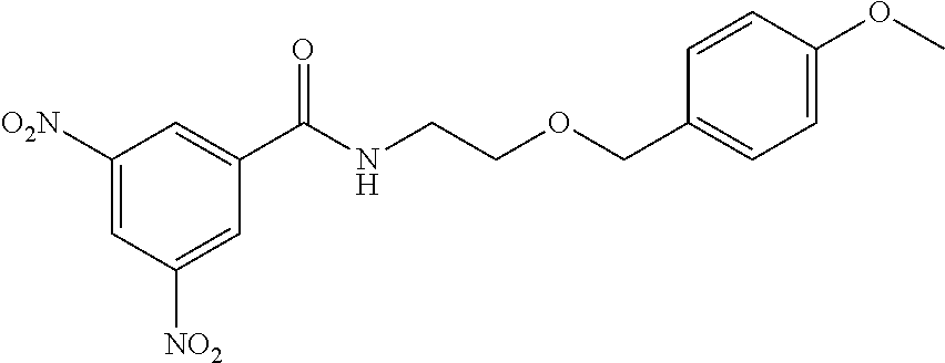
C1(C(NCCOCC2=CC=C(OC)C=C2)=O)=CC([O2N])=CC([NO2])=C1
